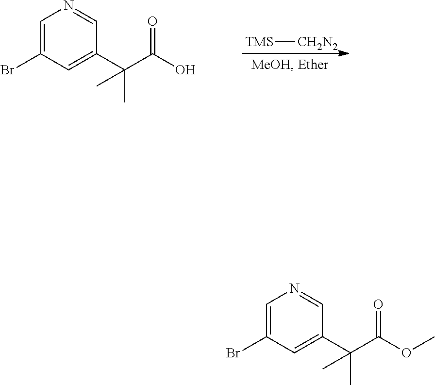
C1=C(Br)C=C(C(C(=O)O)(C)C)C=N1.[TMS][CH2N2].C1=C(Br)C=C(C(C(=O)OC)(C)C)C=N1
